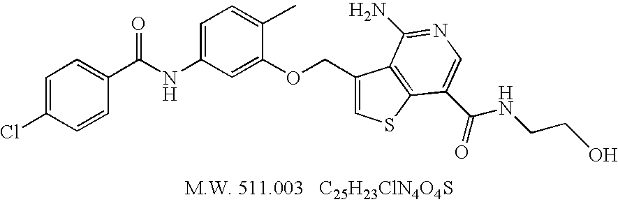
N(C1=CC=C(C)C(OCC2=CSC3=C2C(N)=NC=C3C(=O)NCCO)=C1)C(C1=CC=C(Cl)C=C1)=O
